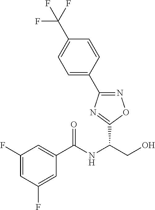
C(NC(CO)C1=NC(C2=CC=C(C(F)(F)F)C=C2)=NO1)(=O)C1=CC(F)=CC(F)=C1
